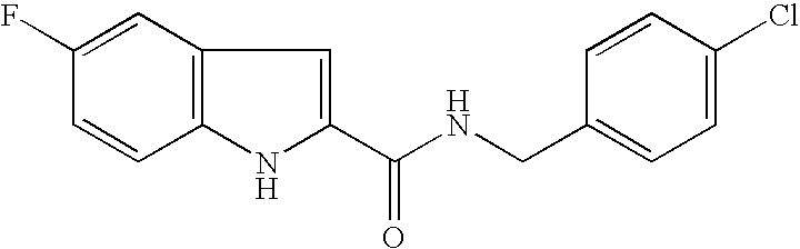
C12=C(C=C(F)C=C1)C=C(C(NCC1=CC=C(Cl)C=C1)=O)N2
